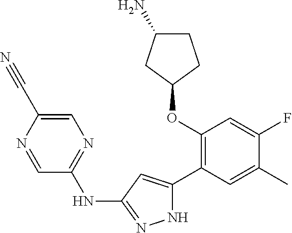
C1(OC2=C(C3=CC(NC4=NC=C(C#N)N=C4)=NN3)C=C(C)C(F)=C2)CCC(N)C1
